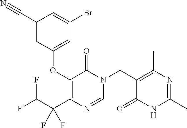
C1(C#N)=CC(OC2=C(C(C(F)F)(F)F)N=CN(CC3=C(C)N=C(C)NC3=O)C2=O)=CC(Br)=C1
